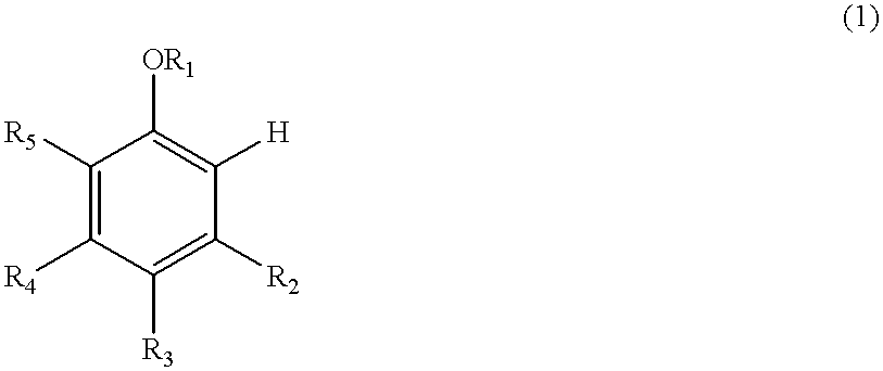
C1([R5])=C([R4])C([R3])=C([R2])C([H])=C1[OR1]
